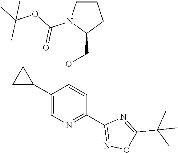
C1(C2CC2)=CN=C(C2=NOC(C(C)(C)C)=N2)C=C1OCC1CCCN1C(=O)OC(C)(C)C
